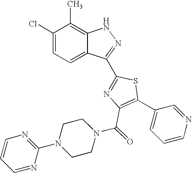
C1(Cl)=CC=C2C(=C1C)NN=C2C1=NC(C(N2CCN(C3=NC=CC=N3)CC2)=O)=C(C2=CC=CN=C2)S1
